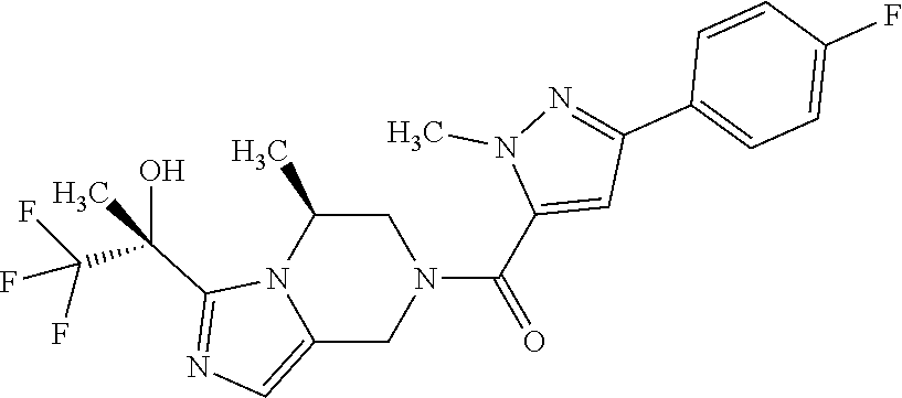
C1C(C)N2C(=CN=C2C(C(F)(F)F)(O)C)CN1C(C1=CC(C2=CC=C(F)C=C2)=NN1C)=O
